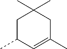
C1C(C)C=C(C)CC1(C)C
